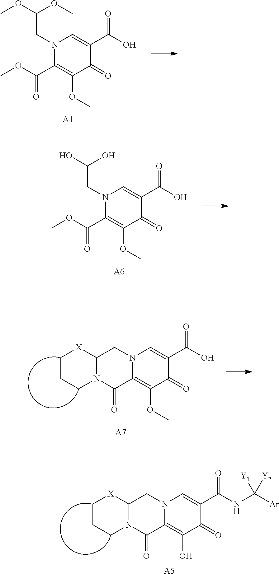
N1(CC(OC)OC)C(C(OC)=O)=C(OC)C(=O)C(C(O)=O)=C1.[A1].N12C(=C(O)C(=O)C(C(NC([Ar])([Y2])[Y1])=O)=C1)C(=O)N1CCC[X]C1C2.[A5].N12C(=C(OC)C(=O)C(C(O)=O)=C1)C(=O)N1CCC[X]C1C2.[A7].N1(CC(O)O)C(C(OC)=O)=C(OC)C(=O)C(C(O)=O)=C1.[A6]
